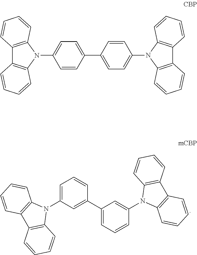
C12=C(N(C3=CC=CC(C4=CC=CC(N5C6=C(C7=C5C=CC=C7)C=CC=C6)=C4)=C3)C3=C1C=CC=C3)C=CC=C2.C12=C(C3=C(N1C1=CC=C(C4=CC=C(N5C6=C(C7=C5C=CC=C7)C=CC=C6)C=C4)C=C1)C=CC=C3)C=CC=C2
